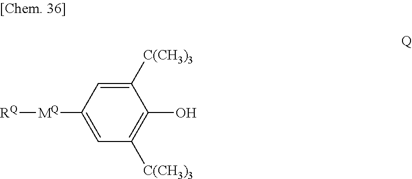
[MQ](C1=CC([C(CH3)3])=C(O)C([C(CH3)3])=C1)[RQ]
